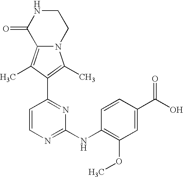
N12C(=C(C)C(C3=NC(NC4=C(OC)C=C(C(O)=O)C=C4)=NC=C3)=C1C)C(=O)NCC2
